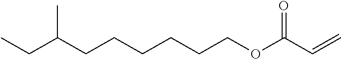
CCC(CCCCCCOC(C=C)=O)C
